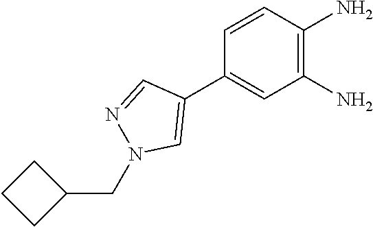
C1(C2=CN(CC3CCC3)N=C2)=CC(N)=C(N)C=C1
